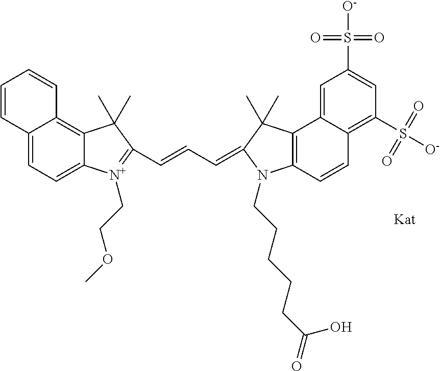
C12=CC=C3C(=C1C=CC=C2)C(C)(C)C(C=CC=C1C(C)(C)C2=C(C=CC4=C(S([O-])(=O)=O)C=C(S([O-])(=O)=O)C=C42)N1CCCCCC(=O)O)=[N+]3CCOC
